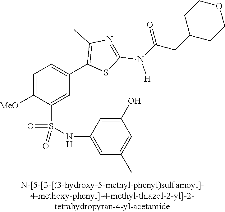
C1=C([MeO])C(S(NC2=CC(C)=CC(O)=C2)(=O)=O)=CC(C2=C(C)N=C(N([H])C(CC3CCOCC3)=O)S2)=C1
